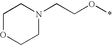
C1OCCN(CCO*)C1
